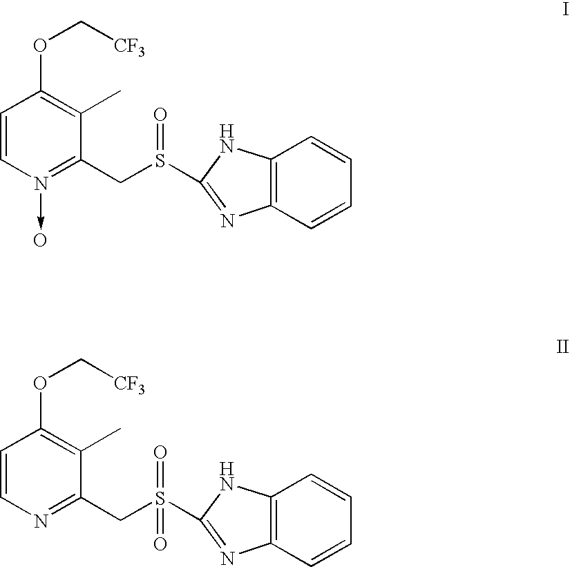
C1=CN(->O)=C(CS(=O)C2=NC3=C(C=CC=C3)N2)C(C)=C1OC[CF3].C1=CN=C(CS(=O)(C2=NC3=C(C=CC=C3)N2)=O)C(C)=C1OC[CF3]
